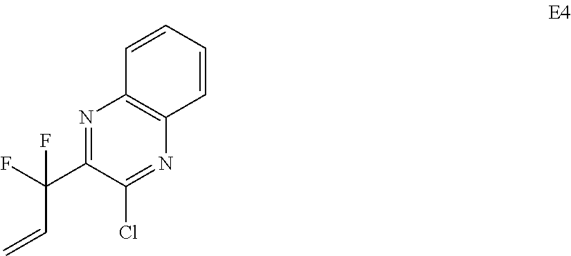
N1=C(C(F)(C=C)F)C(Cl)=NC2=C1C=CC=C2
